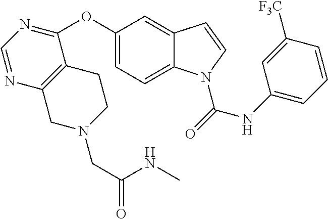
C1(OC2=NC=NC3=C2CCN(CC(NC)=O)C3)=CC=C2C(=C1)C=CN2C(=O)NC1=CC=CC([F3C])=C1
